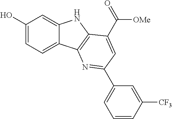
OC1=CC=C2C(=C1)NC1=C2N=C(C2=CC=CC([CF3])=C2)C=C1C(=O)[OMe]
